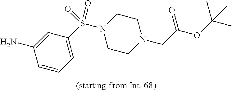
C1=C(S(N2CCN(CC(OC(C)(C)C)=O)CC2)(=O)=O)C=C(N)C=C1
